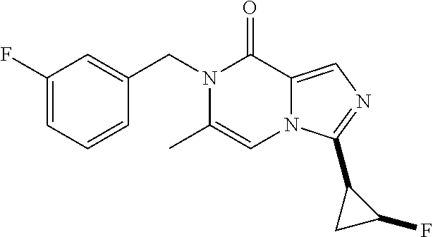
C1(F)=CC=CC(CN2C(C)=CN3C(=CN=C3C3CC3F)C2=O)=C1
